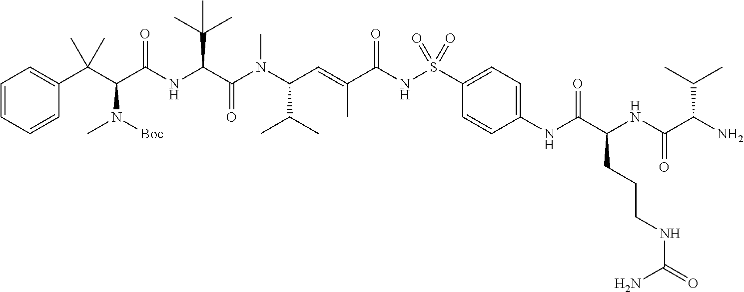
C1=CC=CC(C(C(C(NC(C(N(C(C=C(C(NS(C2=CC=C(NC(C(NC(C(N)C(C)C)=O)CCCNC(=O)N)=O)C=C2)(=O)=O)=O)C)C(C)C)C)=O)C(C)(C)C)=O)N([Boc])C)(C)C)=C1
